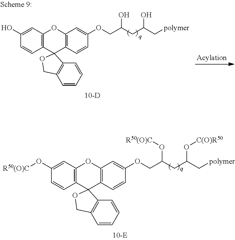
C1(O[R50(O)C])=CC2=C(C=C1)C1(C3=C(O2)C=C(OCC(CC(C[polymer])O[C(O)R50])O[R50(O)C])C=C3)C2=C(C=CC=C2)CO1.C1(O)=CC2=C(C=C1)C1(C3=C(O2)C=C(OCC(CC(C[polymer])O)O)C=C3)C2=C(C=CC=C2)CO1
